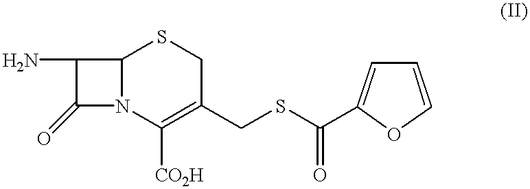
C1(N)C(=O)N2C1SCC(CSC(C1=CC=CO1)=O)=C2[CO2H]
